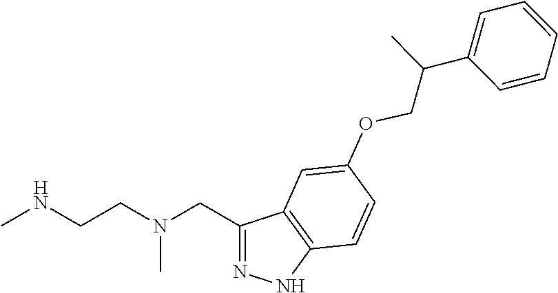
C1(CN(CCNC)C)=NNC2=C1C=C(OCC(C1=CC=CC=C1)C)C=C2
